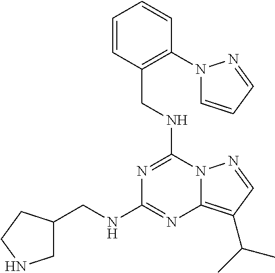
N1=C(NCC2=C(N3C=CC=N3)C=CC=C2)N2C(=C(C(C)C)C=N2)N=C1NCC1CNCC1
